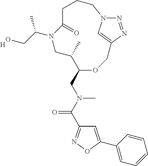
N1=NC2=CN1CCCC(=O)N(C(CO)C)CC(C)C(CN(C(=O)C1=NOC(C3=CC=CC=C3)=C1)C)OC2.[H]
